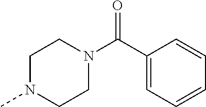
C1N(C)CCN(C(=O)C2=CC=CC=C2)C1
